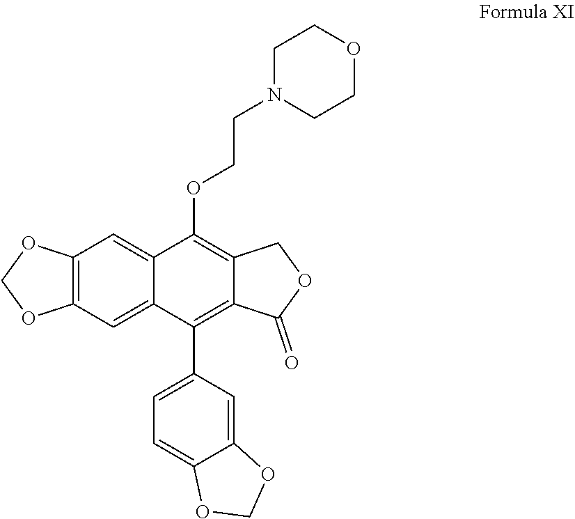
C12=C(C=C3C(=C1)C(OCCN1CCOCC1)=C1C(=C3C3=CC=C4C(=C3)OCO4)C(=O)OC1)OCO2
